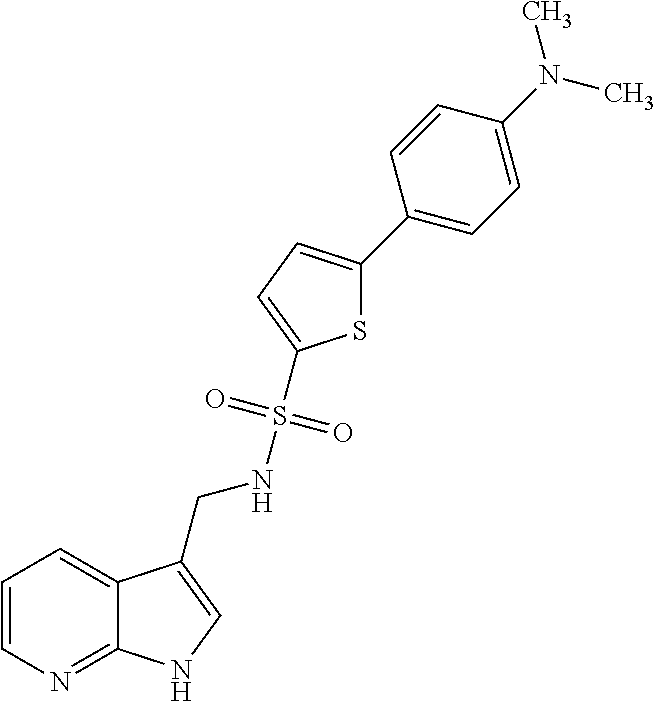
C1=CN=C2C(=C1)C(CNS(=O)(=O)C1=CC=C(C3=CC=C(N(C)C)C=C3)S1)=CN2
